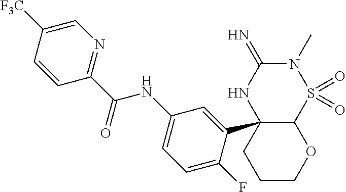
C12C(C3=CC(NC(C4=NC=C([F3C])C=C4)=O)=CC=C3F)(NC(=N)N(C)S1(=O)=O)CCCO2
